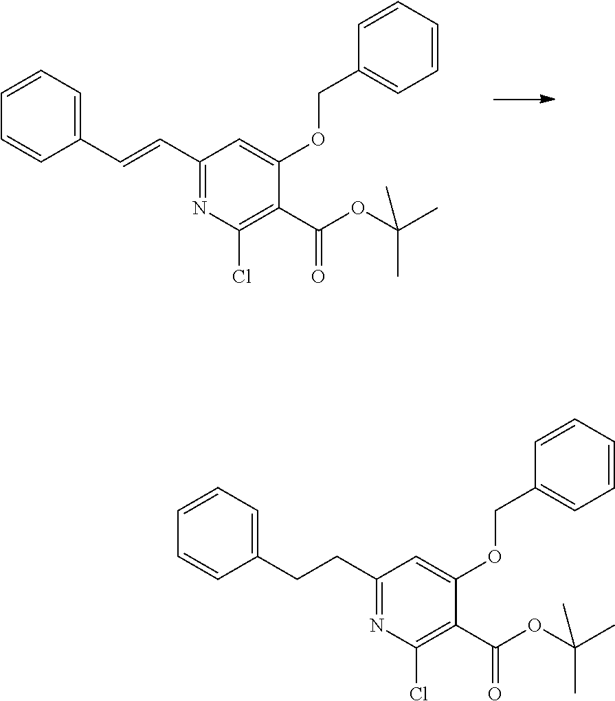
C1(C=CC2=CC=CC=C2)=NC(Cl)=C(C(OC(C)(C)C)=O)C(OCC2=CC=CC=C2)=C1.C1(CCC2=CC=CC=C2)=NC(Cl)=C(C(OC(C)(C)C)=O)C(OCC2=CC=CC=C2)=C1
